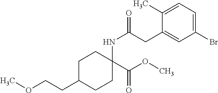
C1C(CCOC)CCC(NC(CC2=CC(Br)=CC=C2C)=O)(C(OC)=O)C1
